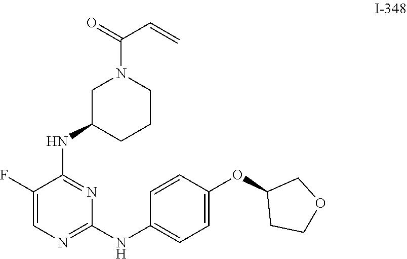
C1(F)=CN=C(NC2=CC=C(OC3CCOC3)C=C2)N=C1NC1CCCN(C(=O)C=C)C1
